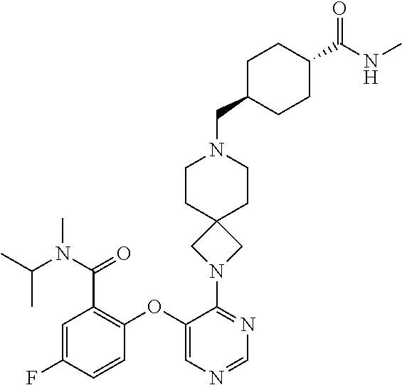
N1(C2=NC=NC=C2OC2=C(C(N(C)C(C)C)=O)C=C(F)C=C2)CC2(C1)CCN(CC1CCC(C(NC)=O)CC1)CC2
